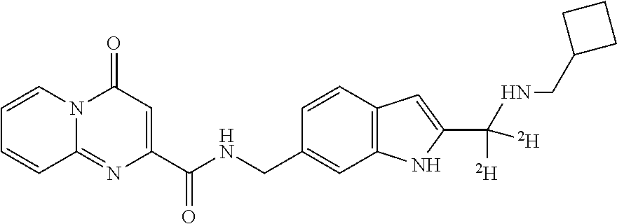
C1=CN2C(=NC(C(NCC3=CC4=C(C=C3)C=C(C(NCC3CCC3)([D])[D])N4)=O)=CC2=O)C=C1
